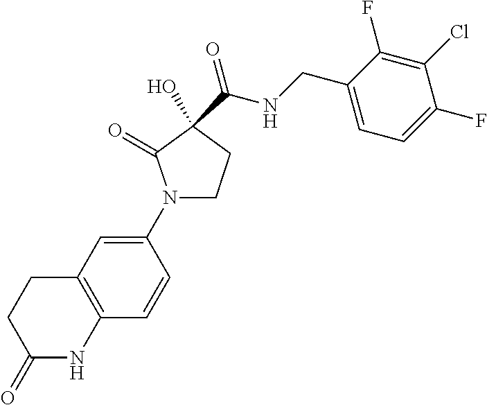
C1(N2CCC(O)(C(NCC3=CC=C(F)C(Cl)=C3F)=O)C2=O)=CC2=C(C=C1)NC(=O)CC2
